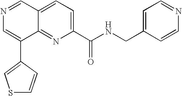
C12=NC(C(NCC3=CC=NC=C3)=O)=CC=C1C=NC=C2C1=CSC=C1
